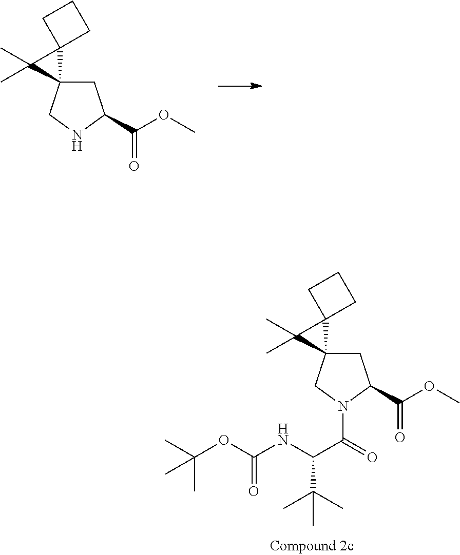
C1C2(CNC1C(=O)OC)C1(C2(C)C)CCC1.C(NC(C(=O)N1CC2(CC1C(=O)OC)C1(C2(C)C)CCC1)C(C)(C)C)(=O)OC(C)(C)C
